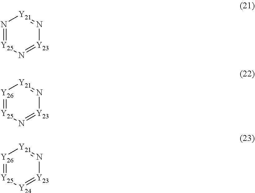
N1=[Y25]N=[Y23]N=[Y21]1.[Y26]1=[Y25]N=[Y23]N=[Y21]1.[Y26]1=[Y25][Y24]=[Y23]N=[Y21]1
